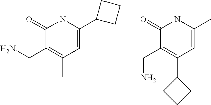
C1=C(C2CCC2)NC(=O)C(CN)=C1C.C1=C(C)NC(=O)C(CN)=C1C1CCC1
